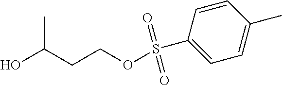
OC(CCOS(C1=CC=C(C)C=C1)(=O)=O)C
